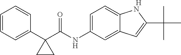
[H].C1=CC=C(C2(C(NC3=CC=C4C(=C3)C=C(C(C)(C)C)N4)=O)CC2)C=C1
